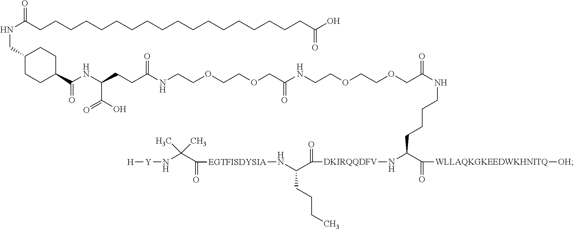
C1(CNC(CCCCCCCCCCCCCCCCCCC(O)=O)=O)CCC(C(NC(CCC(=O)NCCOCCOCC(NCCOCCOCC(=O)NCCCCC(C(=O)[WLLAQKGKEEDWKHNITQ][OH])N[DKIRQQDFV]C(C(CCCC)N[EGTFISDYSIA]C(C(N[Y][H])(C)C)=O)=O)=O)C(=O)O)=O)CC1
